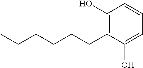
C1(O)=C(CCCCCC)C(O)=CC=C1
